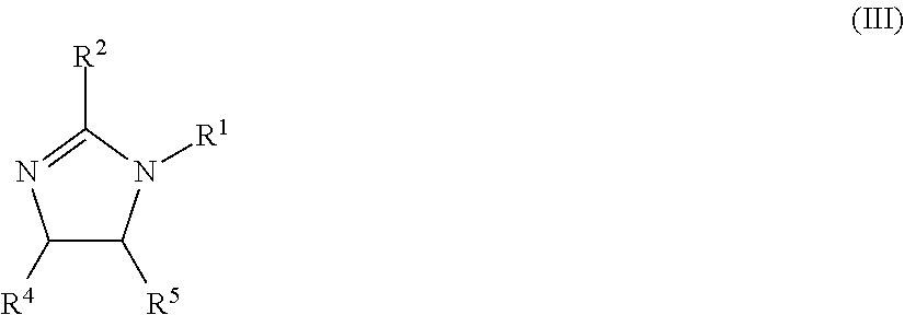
C1([R4])C([R5])N([R1])C([R2])=N1
